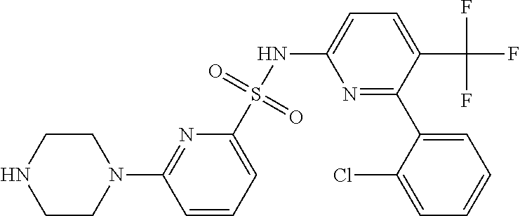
N1=C(C2=CC=CC=C2Cl)C(C(F)(F)F)=CC=C1NS(C1=CC=CC(N2CCNCC2)=N1)(=O)=O
